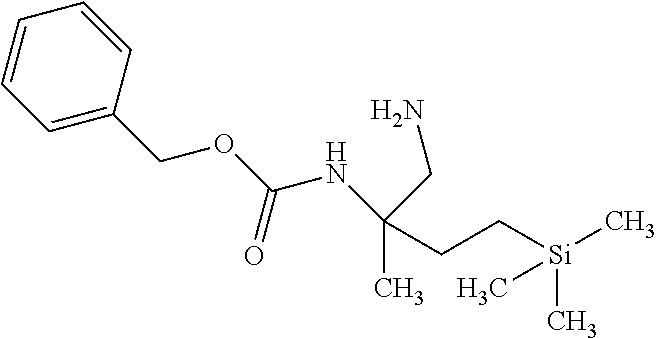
C1=CC(COC(NC(C)(CN)CC[Si](C)(C)C)=O)=CC=C1
